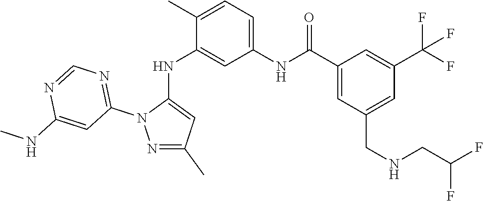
C1(C)=CC=C(NC(C2=CC(CNCC(F)F)=CC(C(F)(F)F)=C2)=O)C=C1NC1=CC(C)=NN1C1=NC=NC(NC)=C1
